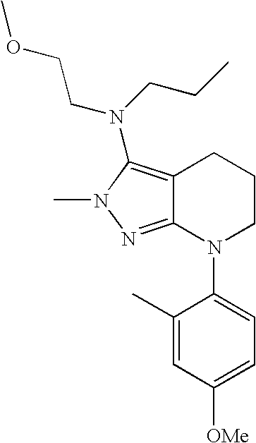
C12=C(N(CCC)CCOC)N(C)N=C1N(C1=CC=C([OMe])C=C1C)CCC2
